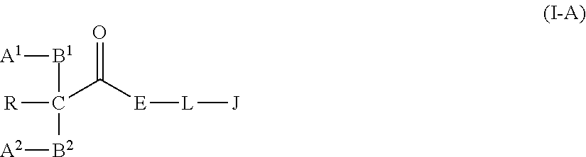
O=C([E][L][J])C([R])([B1][A1])[B2][A2]
